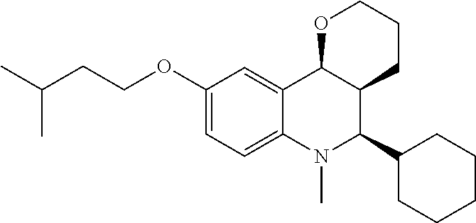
C1(OCCC(C)C)=CC=C2C(=C1)C1C(C(C3CCCCC3)N2C)CCCO1
